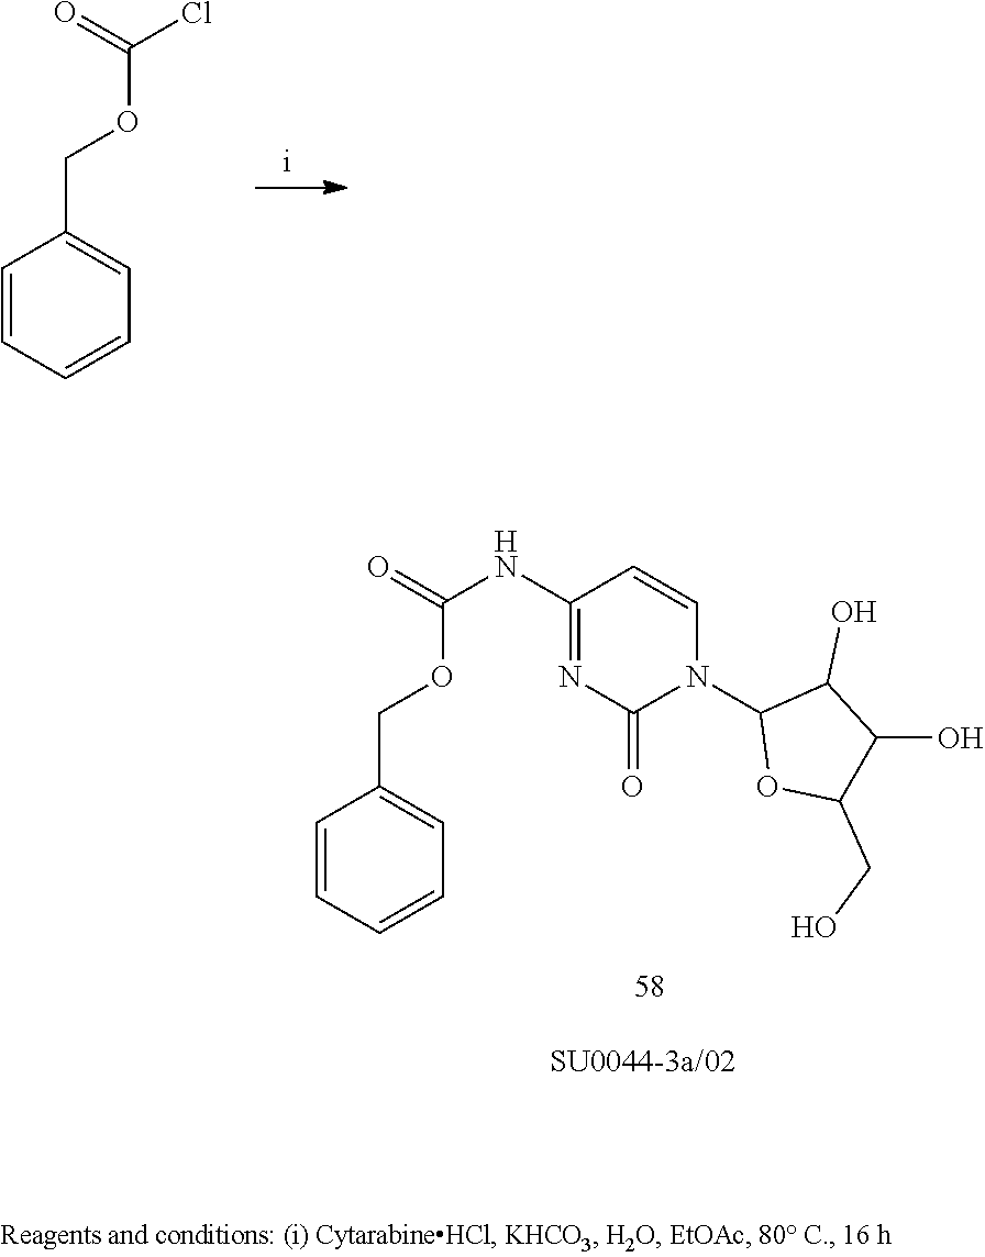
C1=CC(COC(NC2=NC(=O)N(C3OC(CO)C(O)C3O)C=C2)=O)=CC=C1.C1=CC(COC(Cl)=O)=CC=C1
